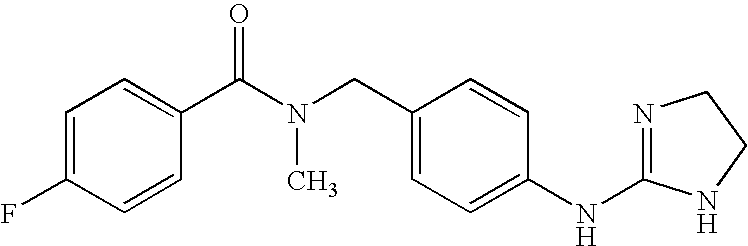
C1=C(F)C=CC(C(N(CC2=CC=C(NC3=NCCN3)C=C2)C)=O)=C1
